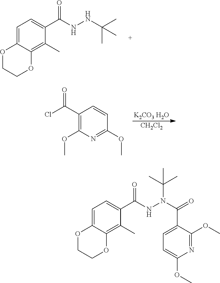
O1CCOC2=C(C)C(C(=O)NNC(C)(C)C)=CC=C12.[K2CO3 H2O].[CH2Cl2].C1(C(Cl)=O)=C(OC)N=C(OC)C=C1.O1CCOC2=C(C)C(C(=O)NN(C(C3=CC=C(OC)N=C3OC)=O)C(C)(C)C)=CC=C12
